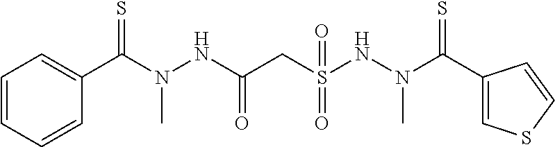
C1=CC=CC=C1C(N(NC(CS(NN(C(C1=CSC=C1)=S)C)(=O)=O)=O)C)=S
